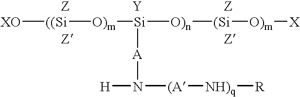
[((Si]([XO])[O)m][Si]([O)n][(Si][O)m][X])[A]N([H])[(A][NH)q][R].[Y]
